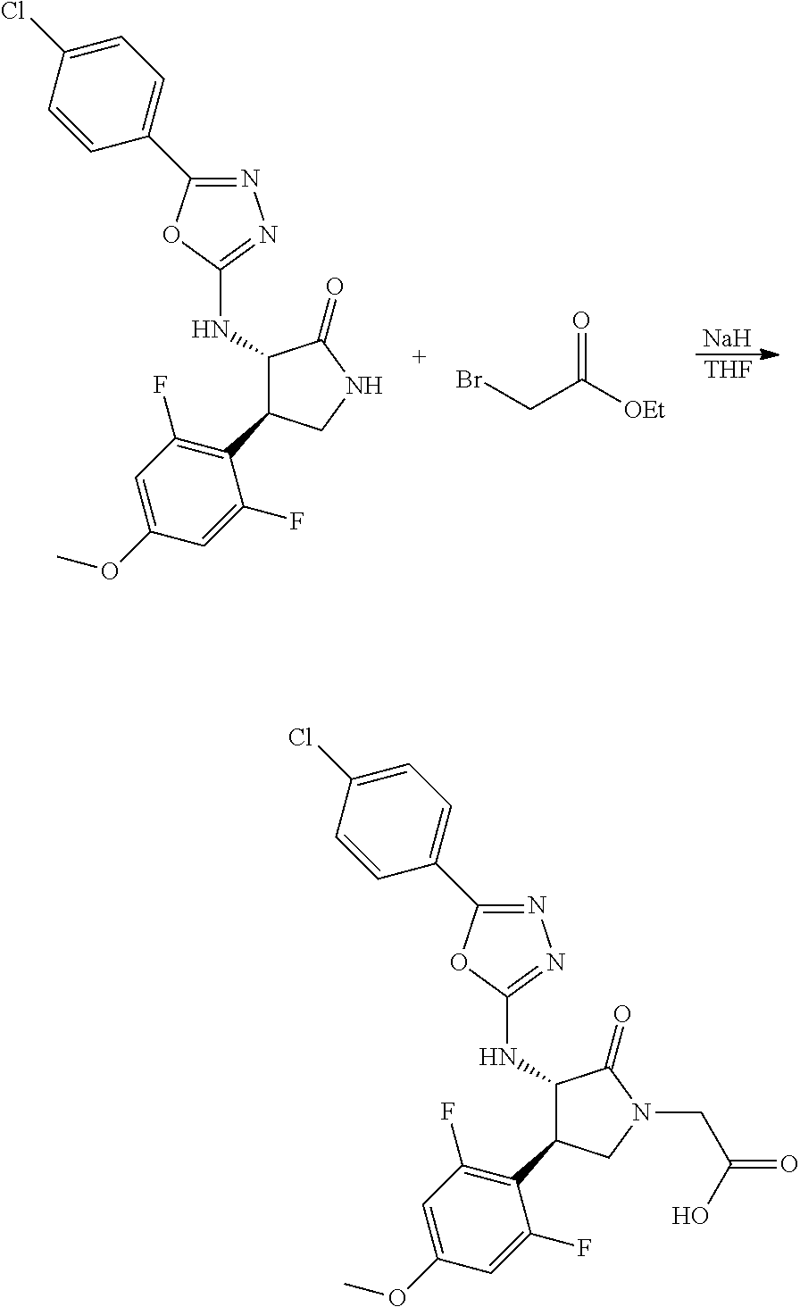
[Na].[THF].C1(NC2=NN=C(C3=CC=C(Cl)C=C3)O2)C(C2=C(F)C=C(OC)C=C2F)CNC1=O.BrCC(=O)[OEt].C1(NC2=NN=C(C3=CC=C(Cl)C=C3)O2)C(C2=C(F)C=C(OC)C=C2F)CN(CC(O)=O)C1=O
